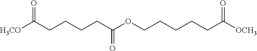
C(CCCCC(OCCCCCC([OCH3])=O)=O)([H3CO])=O
